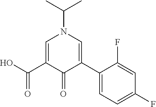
C1=C(C(O)=O)C(=O)C(C2=CC=C(F)C=C2F)=CN1C(C)C
